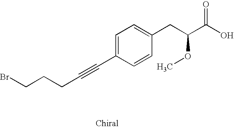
BrCCCC#CC1=CC=C(CC(C(O)=O)OC)C=C1
